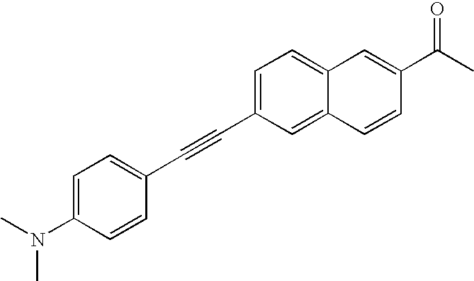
C12=CC=C(C#CC3=CC=C(N(C)C)C=C3)C=C1C=CC(C(C)=O)=C2
